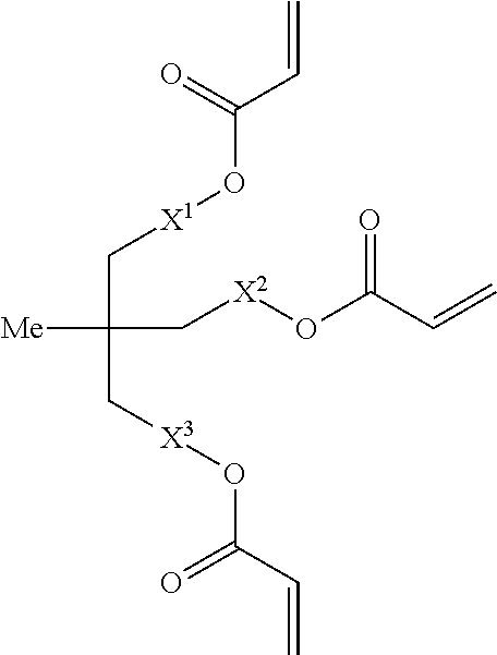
[Me]C(C[X1]OC(C=C)=O)(C[X3]OC(C=C)=O)C[X2]OC(C=C)=O
